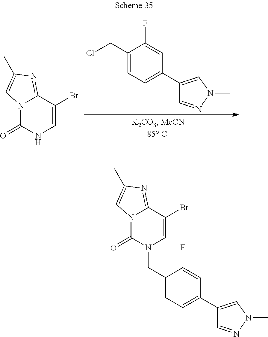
C1(CN2C(=O)N3C(=NC(C)=C3)C(Br)=C2)=CC=C(C2=CN(C)N=C2)C=C1F.N12C(=O)NC=C(Br)C1=NC(C)=C2.C1(CCl)=CC=C(C2=CN(C)N=C2)C=C1F
